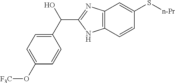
C1(C(O)C2=NC3=C(N2)C=CC(S[n-Pr])=C3)=CC=C(O[F3C])C=C1
